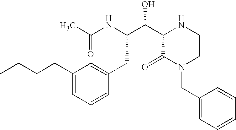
C(NC(CC1=CC(CCCC)=CC=C1)C(C1C(=O)N(CC2=CC=CC=C2)CCN1)O)(=O)C
